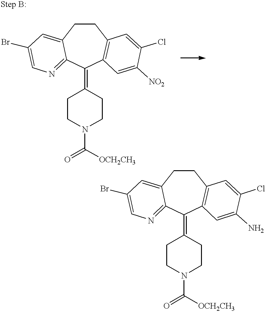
C1CC2=CC(Br)=CN=C2C(=C2CCN(C(=O)[OCH2CH3])CC2)C2=C1C=C(Cl)C([NO2])=C2.C1CC2=CC(Br)=CN=C2C(=C2CCN(C(=O)[OCH2CH3])CC2)C2=C1C=C(Cl)C(N)=C2
